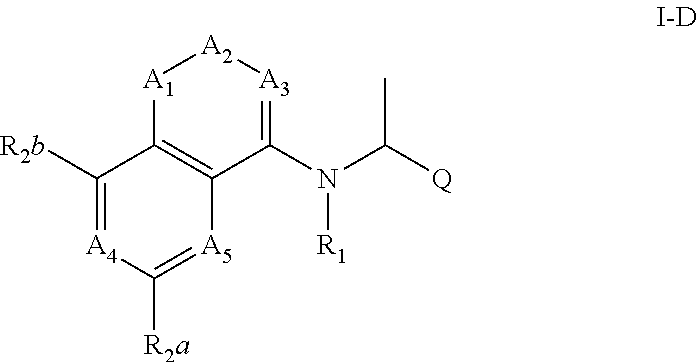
N([R1])(C1=[A3][A2][A1]C2=C1[A5]=C([R2a])[A4]=C2[R2b])C(C)[Q]
